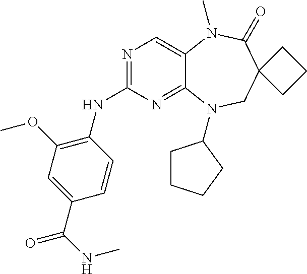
N1=C(NC2=C(OC)C=C(C(=O)NC)C=C2)N=C2C(=C1)N(C)C(=O)C1(CN2C2CCCC2)CCC1
